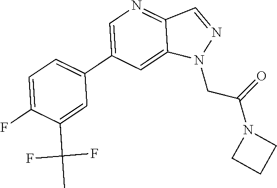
C1(C2=CN=C3C(=C2)N(CC(N2CCC2)=O)N=C3)=CC=C(F)C(C(F)(F)C)=C1
